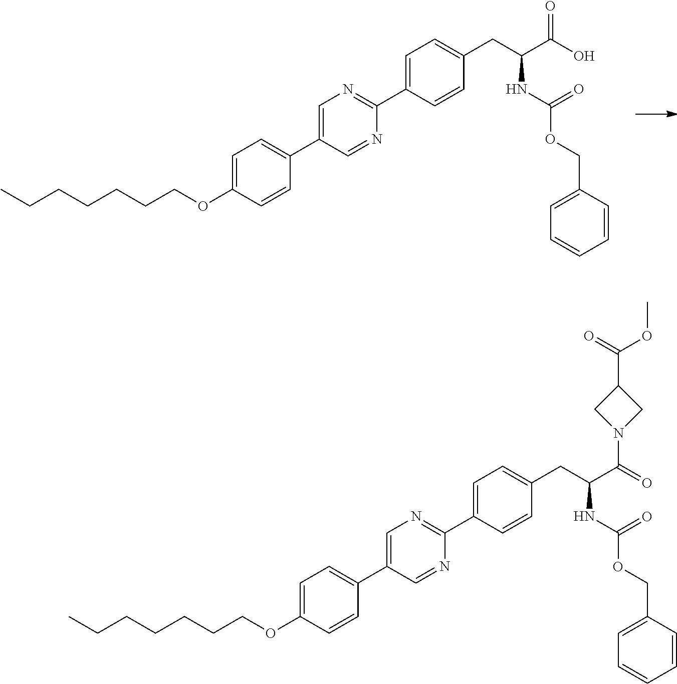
CCCCCCCOC1=CC=C(C2=CN=C(C3=CC=C(CC(C(=O)O)NC(=O)OCC4=CC=CC=C4)C=C3)N=C2)C=C1.CCCCCCCOC1=CC=C(C2=CN=C(C3=CC=C(CC(C(=O)N4CC(C(=O)OC)C4)NC(=O)OCC4=CC=CC=C4)C=C3)N=C2)C=C1
